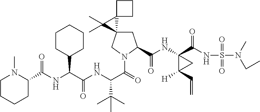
N(C(C(NC(C(=O)N1CC2(CC1C(=O)NC1(C(=O)NS(=O)(=O)N(C)CC)C([H])(C=C)C1)C1(C2(C)C)CCC1)C(C)(C)C)=O)C1CCCCC1)C(=O)C1N(C)CCCC1
